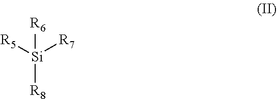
[Si]([R8])([R5])([R7])[R6]
